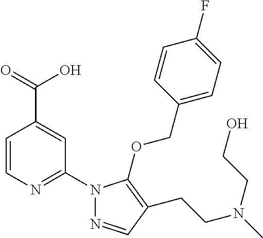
C1=CN=C(N2N=CC(CCN(C)CCO)=C2OCC2=CC=C(F)C=C2)C=C1C(=O)O
